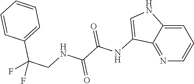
N1=C2C(=CC=C1)NC=C2NC(C(NCC(C1=CC=CC=C1)(F)F)=O)=O
